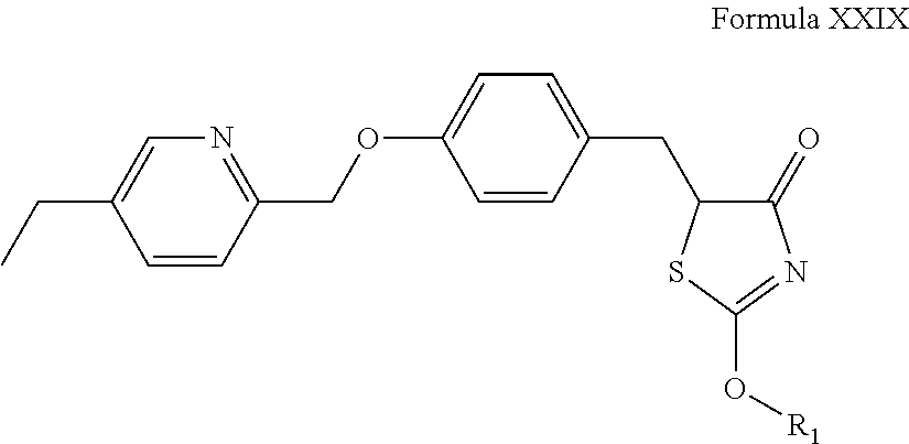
C1(COC2=CC=C(CC3C(=O)N=C(O[R1])S3)C=C2)=NC=C(CC)C=C1
